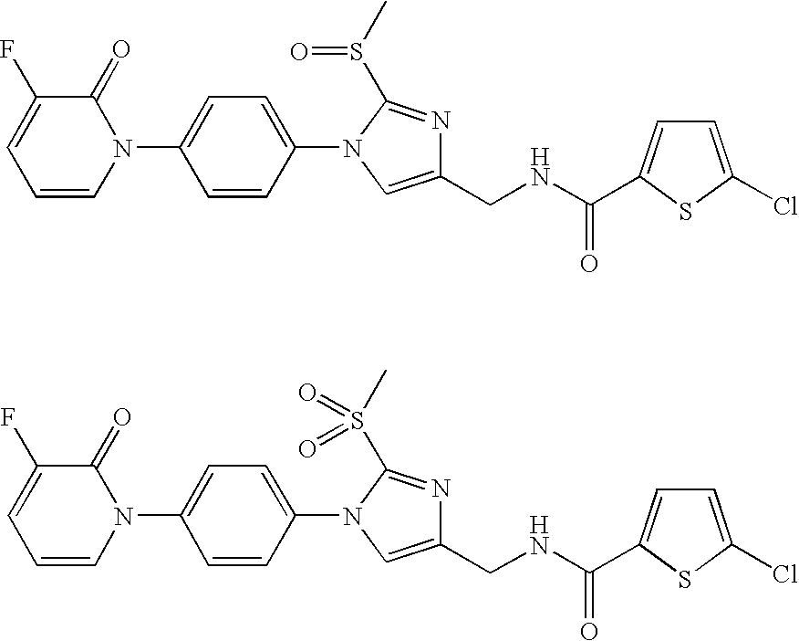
C1=C(N2C(=O)C(F)=CC=C2)C=CC(N2C(S(C)=O)=NC(CNC(=O)C3=CC=C(Cl)S3)=C2)=C1.C1=C(N2C(=O)C(F)=CC=C2)C=CC(N2C(S(C)(=O)=O)=NC(CNC(=O)C3=CC=C(Cl)S3)=C2)=C1
